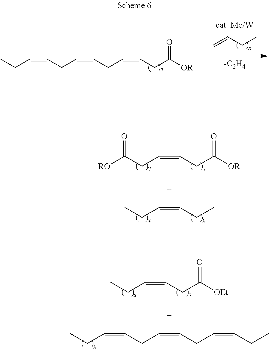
C(CC([OR])=O)=CCC([RO])=O.C(CC)=CCC.C(CC([OEt])=O)=CCC.C(CC)=CCC=CCC=CCC.C(CC)=C.[-C2H4].C(CC([OR])=O)=CCC=CCC=CCC
